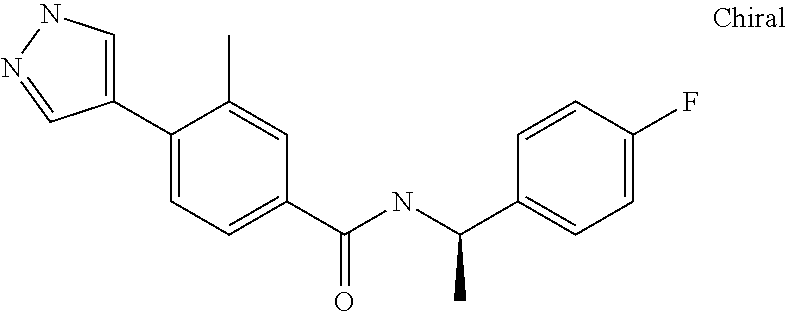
C1=C(C2=CC=C(C(NC(C3=CC=C(F)C=C3)C)=O)C=C2C)C=NN1
